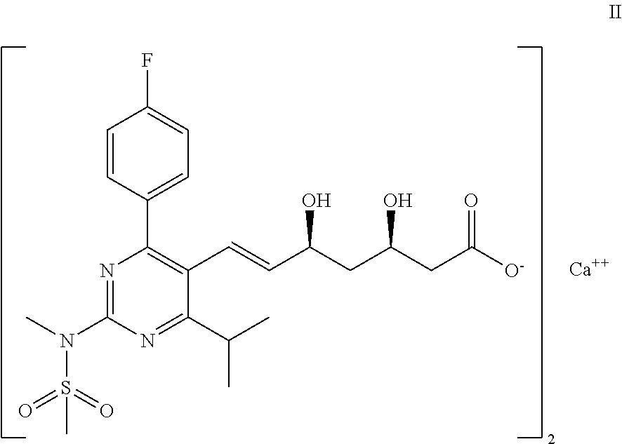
C1=CC(C2=C(C=CC(CC(CC([O-])=O)O)O)C(C(C)C)=NC(N(C)S(=O)(=O)C)=N2)=CC=C1F.[Ca]
